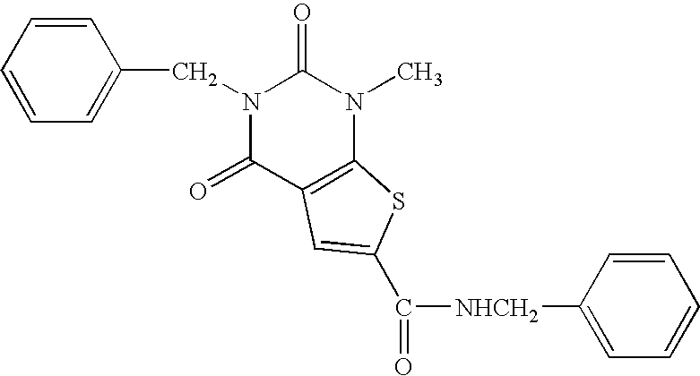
C1=CC=CC(CN2C(=O)C3=C(N(C)C2=O)SC(C([NHCH2]C2=CC=CC=C2)=O)=C3)=C1
